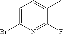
C1=C(Br)N=C(F)C(C)=C1
